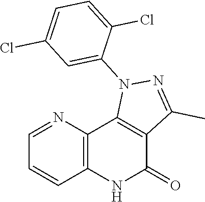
C1=CC2=C(N=C1)C1=C(C(=O)N2)C(C)=NN1C1=CC(Cl)=CC=C1Cl
